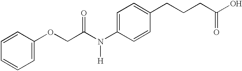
C1=CC=CC=C1OCC(N(C1=CC=C(CCCC(O)=O)C=C1)[H])=O
